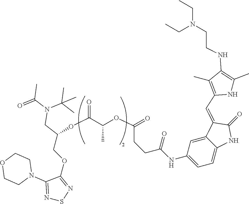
O(C(C(OC(=O)CCC(NC1=CC=C2C(=C1)C(=CC1=C(C)C(NCCN(CC)CC)=C(C)N1)C(=O)N2)=O)C)=O)C(COC1=NSN=C1N1CCOCC1)CN(C(C)=O)C(C)(C)C
